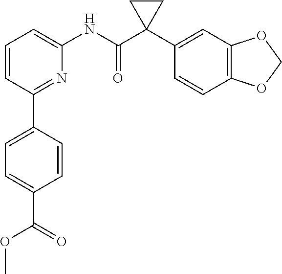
C1=CC(C2=CC=C(C(=O)OC)C=C2)=NC(NC(C2(C3=CC4=C(C=C3)OCO4)CC2)=O)=C1
